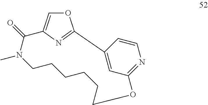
O1C=C2N=C1C1=CC(=NC=C1)OCCCCCCN(C)C2=O
